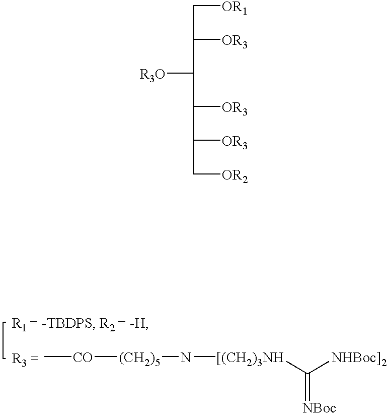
C[CO][(CH2)5]N[[(CH2)3NH]C([NHBoc]2])=[NBoc].[OR1]CC([OR3])C([R3O])C([OR3])C([OR3])C[OR2]
